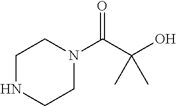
C1NCCN(C(C(O)(C)C)=O)C1
